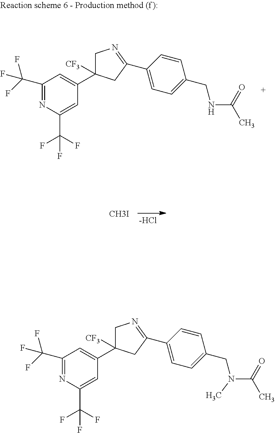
C1(C(F)(F)F)=NC(C(F)(F)F)=CC(C2([CF3])CN=C(C3=CC=C(CN(C(C)=O)C)C=C3)C2)=C1.C1(C(F)(F)F)=NC(C(F)(F)F)=CC(C2([CF3])CN=C(C3=CC=C(CNC(C)=O)C=C3)C2)=C1.[-HCl].[CH3I]
